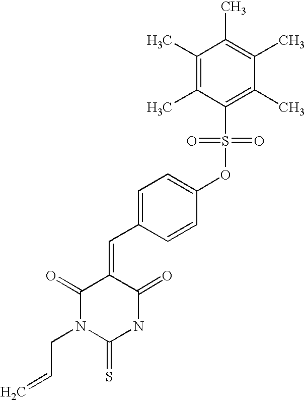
C1(C)=C(C)C(S(OC2=CC=C(C=C3C(=O)N(CC=C)C(=S)NC3=O)C=C2)(=O)=O)=C(C)C(C)=C1C
